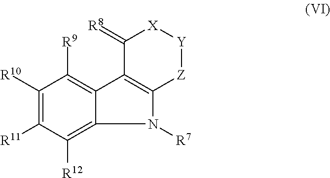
C1([R10])=C([R11])C([R12])=C2C(=C1[R9])C1=C(N2[R7])[Z][Y][X]C1=[R8]
